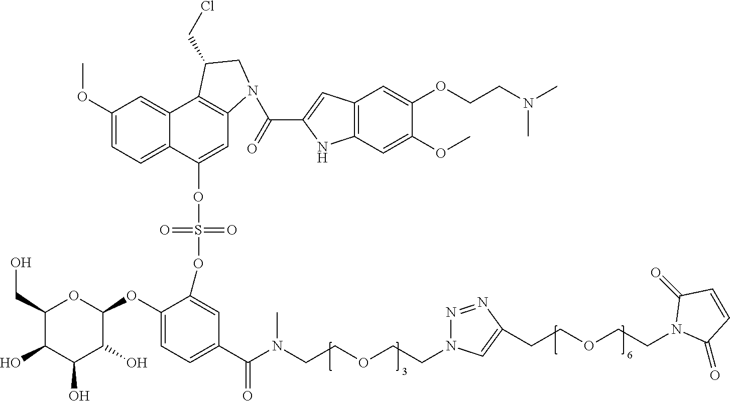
C1(CO)C(O)C(O)C(O)C(OC2=CC=C(C(N(CCOCCN3N=NC(CCOCCN4C(=O)C=CC4=O)=C3)C)=O)C=C2OS(=O)(=O)OC2=CC3=C(C4=CC(OC)=CC=C24)C(CCl)CN3C(=O)C2=CC3=C(N2)C=C(OC)C(OCCN(C)C)=C3)O1
